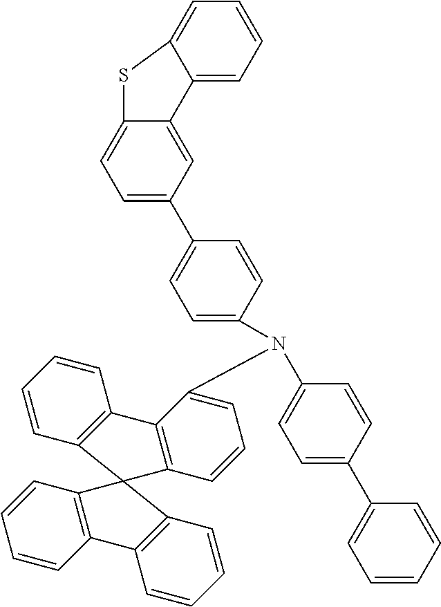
C1=CC2=C(C=C1)C1=C(C=CC=C1N(C1=CC=C(C3=CC=CC=C3)C=C1)C1=CC=C(C3=CC=C4C(=C3)C3=CC=CC=C3S4)C=C1)C21C2=C(C=CC=C2)C2=C1C=CC=C2
